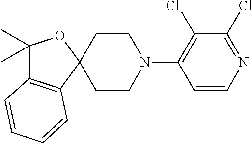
C12(CCN(C3=C(Cl)C(Cl)=NC=C3)CC1)OC(C)(C)C1=C2C=CC=C1
